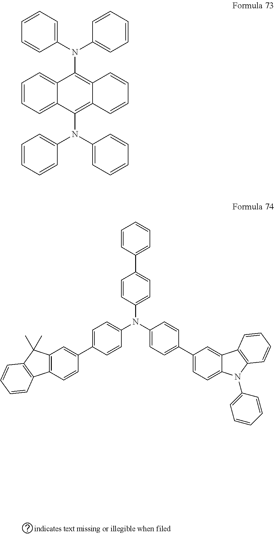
C1=CC=C2C(=C1)C(N(C1=CC=CC=C1)C1=CC=CC=C1)=C1C(=C2N(C2=CC=CC=C2)C2=CC=CC=C2)C=CC=C1.C1=C(C2=CC3=C(C=C2)C2=C(C3(C)C)C=CC=C2)C=CC(N(C2=CC=C(C3=CC=C4C(=C3)C3=C(N4C4=CC=CC=C4)C=CC=C3)C=C2)C2=CC=C(C3=CC=CC=C3)C=C2)=C1
